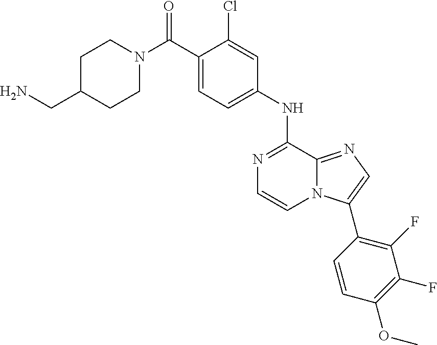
C1(NC2=NC=CN3C2=NC=C3C2=C(F)C(F)=C(OC)C=C2)=CC=C(C(N2CCC(CN)CC2)=O)C(Cl)=C1
